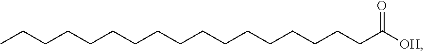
C(CCCCCCCCCCCCCCC([OH])=O)CC
